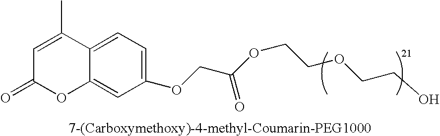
O(CCOCCO)C(COC1=CC=C2C(=C1)OC(=O)C=C2C)=O
